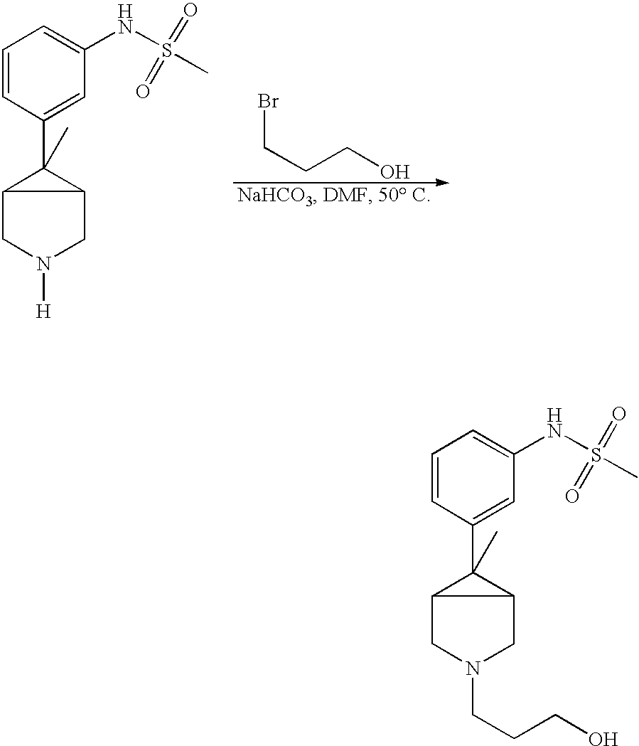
C1=CC(C2(C)C3CN(CCCO)CC23)=CC(NS(C)(=O)=O)=C1.C1=CC(C2(C)C3CN([H])CC23)=CC(NS(C)(=O)=O)=C1.BrCCCO
